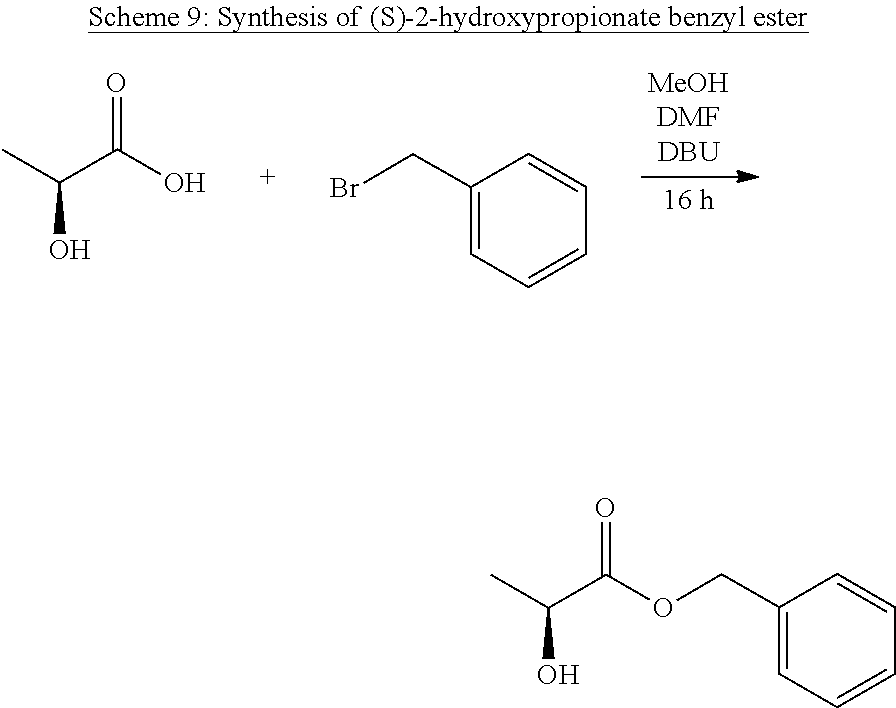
C(C(O)C)(=O)O.C(C1=CC=CC=C1)Br.C(C1=CC=CC=C1)OC(C(O)C)=O
